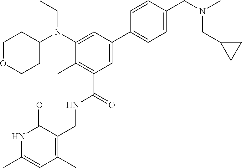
N1C(C)=CC(C)=C(CNC(C2=C(C)C(N(C3CCOCC3)CC)=CC(C3=CC=C(CN(CC4CC4)C)C=C3)=C2)=O)C1=O
